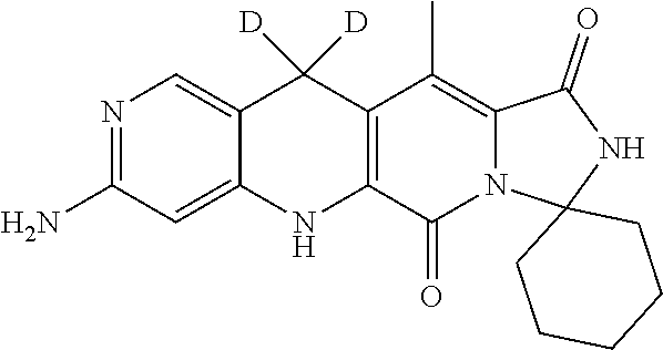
N1=C(N)C=C2C(=C1)C([D])([D])C1=C(N2)C(=O)N2C(=C1C)C(=O)NC21CCCCC1
